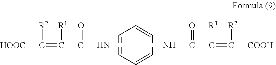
N(C(=O)C([R1])=C([R2])[HOOC])C.N(C(=O)C([R1])=C([R2])[COOH])C.C1=CC=CC=C1
